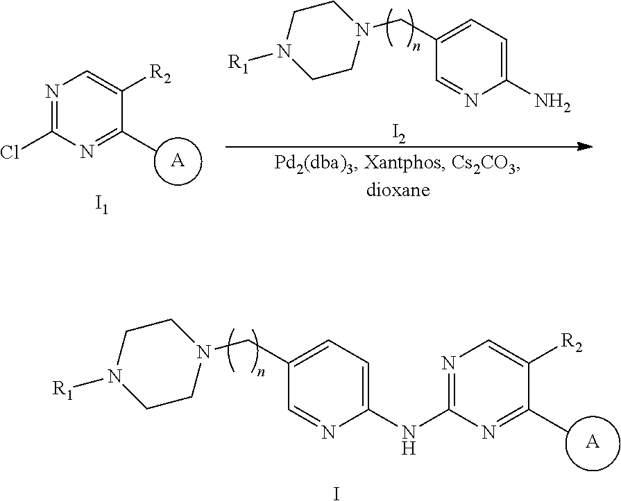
N1=C(Cl)N=C(C)C([R2])=C1.[A].C1=C(CN2CCN([R1])CC2)C=NC(N)=C1.[I2].[I1].[A].N1=C(NC2=CC=C(CN3CCN([R1])CC3)C=N2)N=C(C)C([R2])=C1.I
